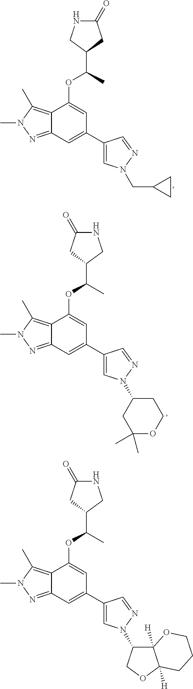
C12=NN(C)C(C)=C1C(OC(C1CC(=O)NC1)C)=CC(C1=CN(CC3CC3)N=C1)=C2.C12=NN(C)C(C)=C1C(OC(C1CNC(=O)C1)C)=CC(C1=CN(C3CC(C)(C)OCC3)N=C1)=C2.C12=NN(C)C(C)=C1C(OC(C1CNC(=O)C1)C)=CC(C1=CN(C3C4([H])C([H])(OC3)CCCO4)N=C1)=C2
